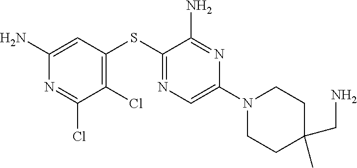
C1(N)=CC(SC2=NC=C(N3CCC(C)(CN)CC3)N=C2N)=C(Cl)C(Cl)=N1
